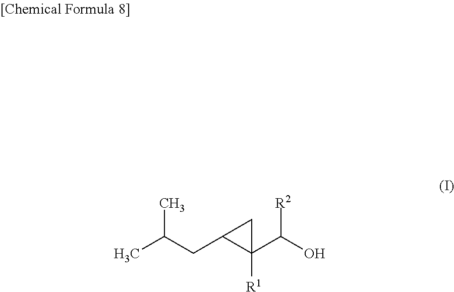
CC(CC1C(C(O)[R2])([R1])C1)C
